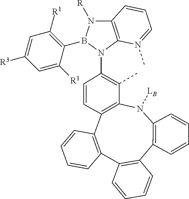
[LB]N1C2=C(C3=C(C4=C(C5=C1C(C)=C(N1C6=C(N([R])B1C1=C([R1])C=C([R3])C=C1[R1])C=CC=N6C)C=C5)C=CC=C4)C=CC=C3)C=CC=C2
